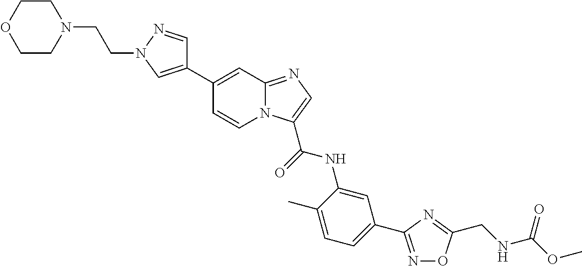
C1(C2=CN(CCN3CCOCC3)N=C2)=CC2=NC=C(C(NC3=CC(C4=NOC(CNC(OC)=O)=N4)=CC=C3C)=O)N2C=C1
